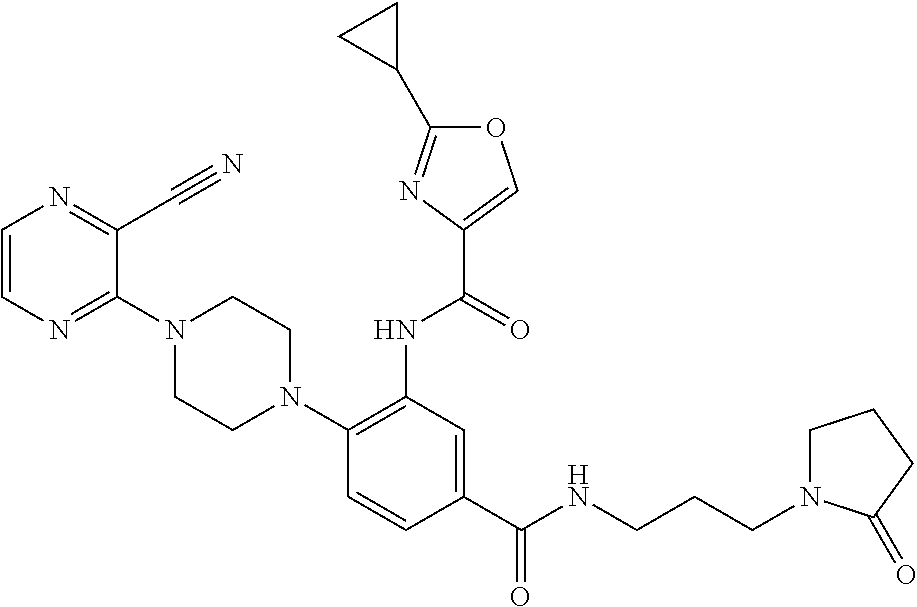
C1(C(NCCCN2CCCC2=O)=O)=CC(NC(=O)C2=COC(C3CC3)=N2)=C(N2CCN(C3=NC=CN=C3C#N)CC2)C=C1
